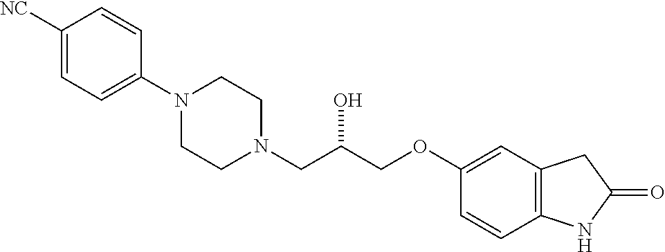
C1([NC])=CC=C(N2CCN(CC(COC3=CC4=C(C=C3)NC(=O)C4)O)CC2)C=C1
